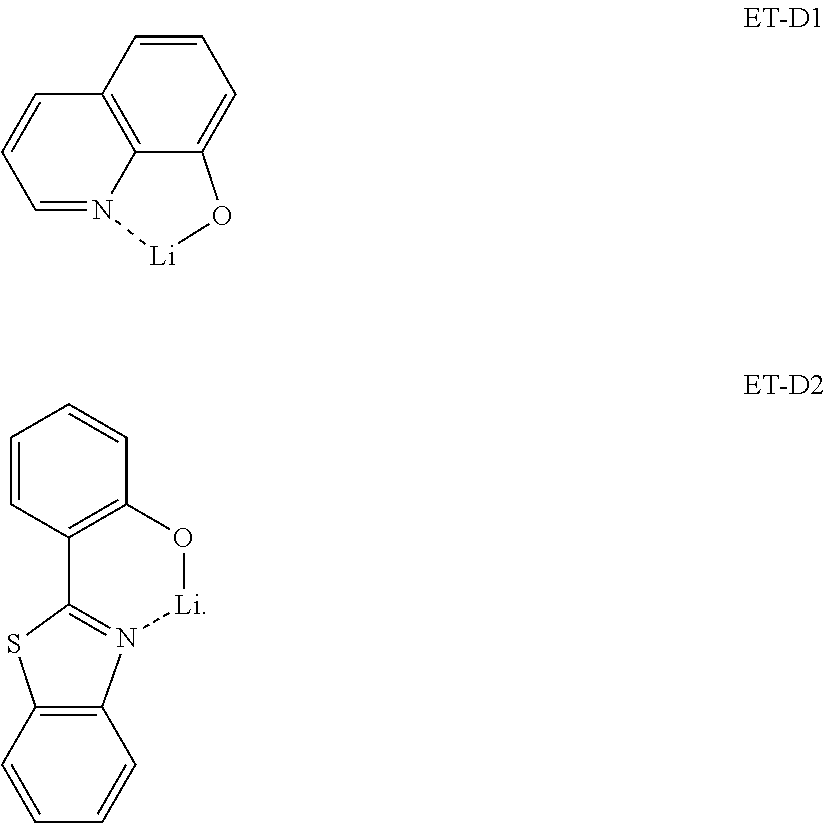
C1=CC2=C3C(=C1)O[Li]N3=CC=C2.C12=C(C=CC=C1)N1=C(S2)C2=C(C=CC=C2)O[Li]1
